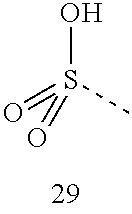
O=S(C)(O)=O
